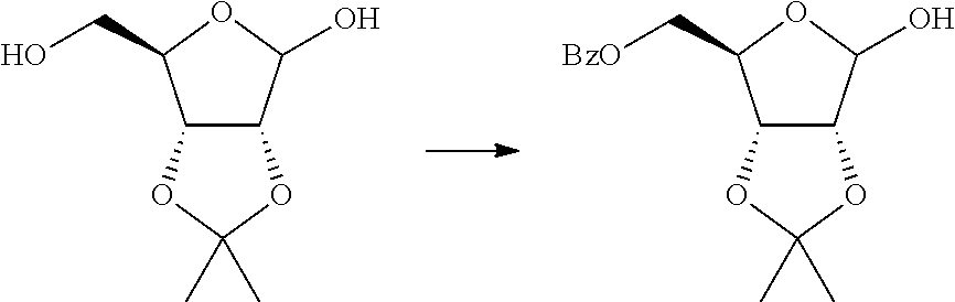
C12C(C(O)OC1C[BzO])OC(C)(C)O2.C12C(C(O)OC1CO)OC(C)(C)O2
